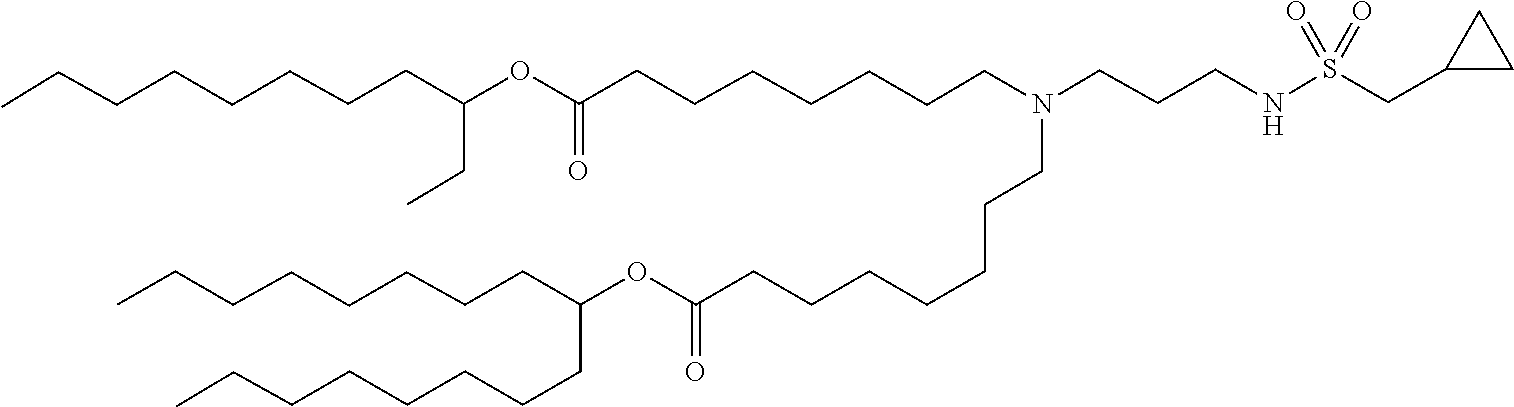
O(C(=O)CCCCCCCN(CCCNS(=O)(=O)CC1CC1)CCCCCCCC(OC(CC)CCCCCCCC)=O)C(CCCCCCCC)CCCCCCCC
